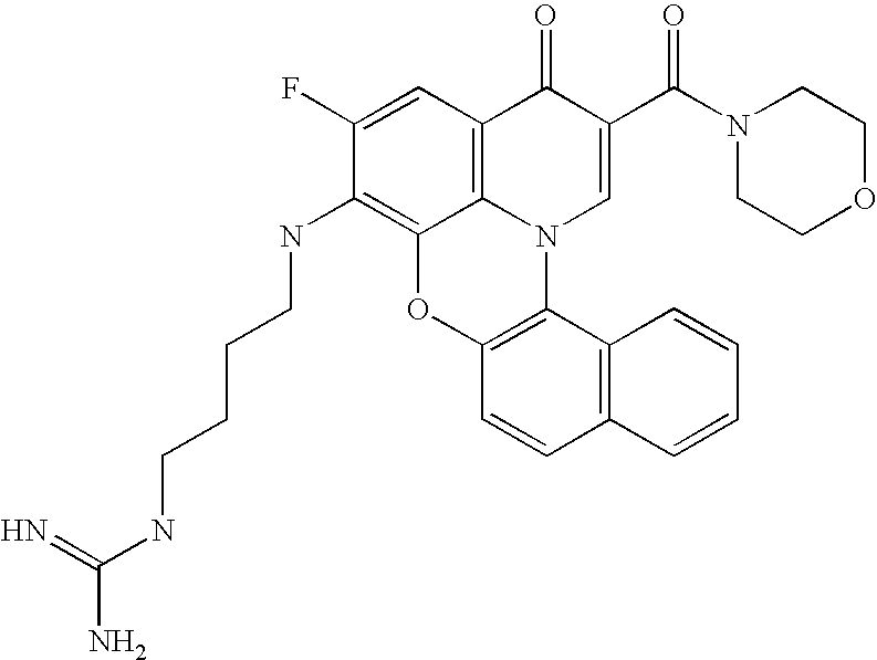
C1(F)=CC2=C3C(=C1NCCCCNC(N)=N)OC1=C(N3C=C(C(N3CCOCC3)=O)C2=O)C2=C(C=C1)C=CC=C2
